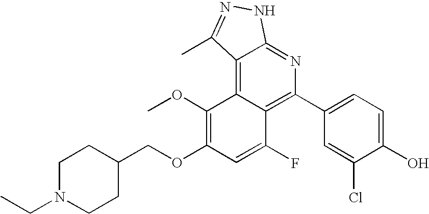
C1(C2=C3C(=C4C(=N2)NN=C4C)C(OC)=C(OCC2CCN(CC)CC2)C=C3F)=CC=C(O)C(Cl)=C1
